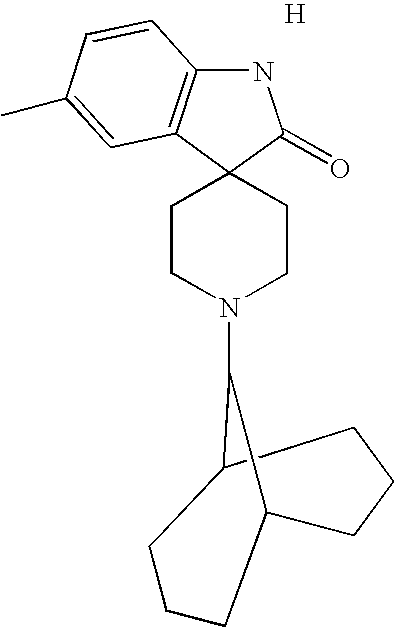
N1C2=C(C3(C1=O)CCN(C1C4CCCC1CCC4)CC3)C=C(C)C=C2.[H]
